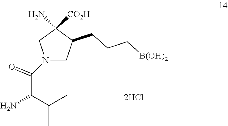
N1(C(C(C(C)C)N)=O)CC(CCC[B(OH)2])C([CO2H])(N)C1
